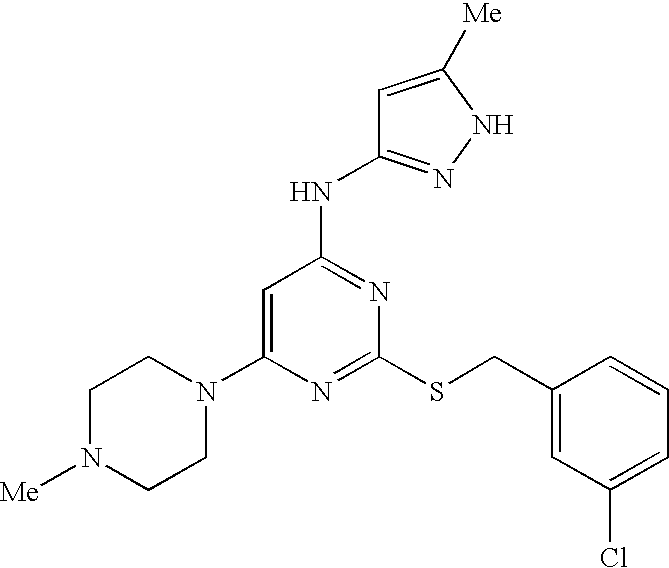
C1(N2CCN([Me])CC2)=CC(NC2=NNC([Me])=C2)=NC(SCC2=CC(Cl)=CC=C2)=N1
